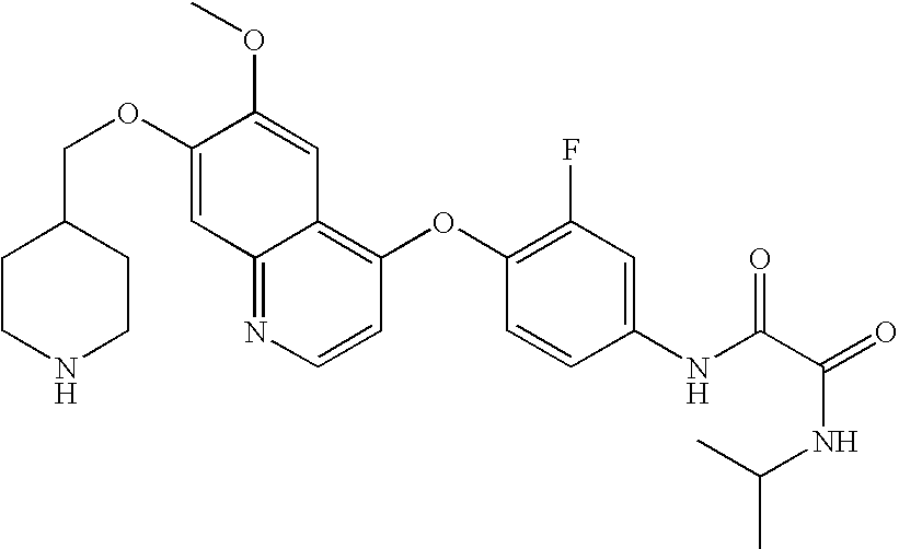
C(OC1=CC2=NC=CC(OC3=C(F)C=C(NC(C(NC(C)C)=O)=O)C=C3)=C2C=C1OC)C1CCNCC1
